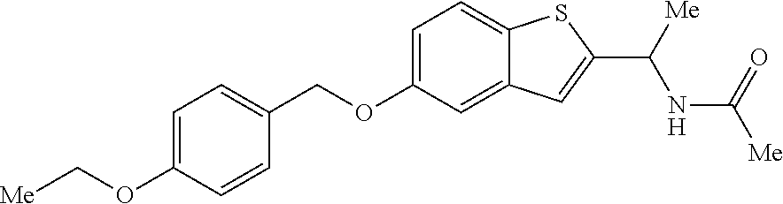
C(OC1=CC=C(COC2=CC=C3C(=C2)C=C(C([Me])NC(=O)[Me])S3)C=C1)[Me]
